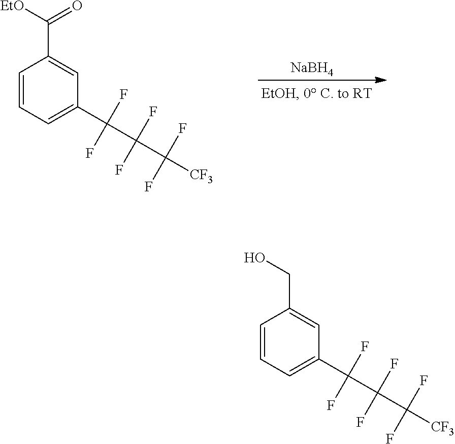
C1=CC=C(C(C(C([CF3])(F)F)(F)F)(F)F)C=C1CO.C1=CC=C(C(C(C([CF3])(F)F)(F)F)(F)F)C=C1C([EtO])=O.[NaBH4]
